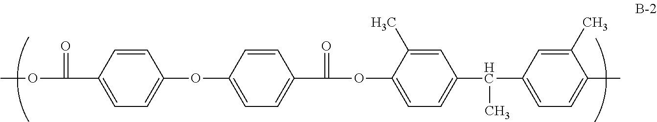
COC(C1=CC=C(OC2=CC=C(C(OC3=CC=C(C(C4=CC=C(C)C(C)=C4)C)C=C3C)=O)C=C2)C=C1)=O
